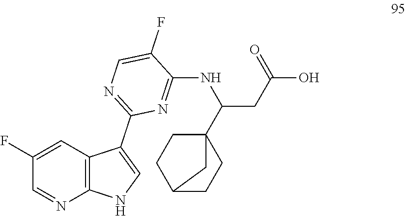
C1(F)=CC2=C(N=C1)NC=C2C1=NC=C(F)C(NC(CC(O)=O)C23CCC(CC2)C3)=N1
